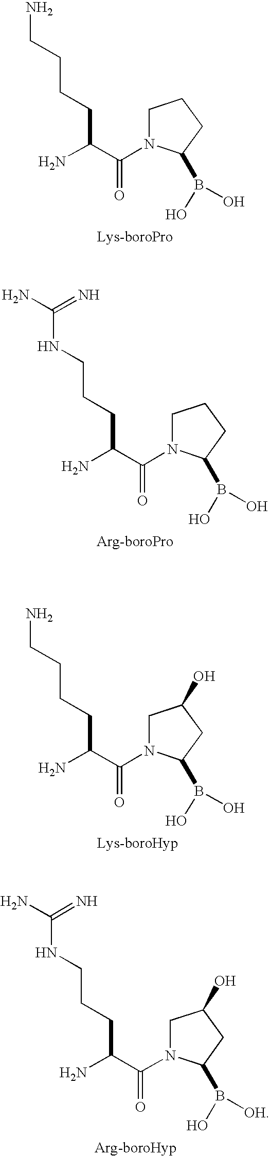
N1(C(C(N)CCCCN)=O)CCCC1B(O)O.N1(C(C(N)CCCCN)=O)CC(O)CC1B(O)O.N1(C(C(N)CCCNC(N)=N)=O)CCCC1B(O)O.N1(C(C(N)CCCNC(N)=N)=O)CC(O)CC1B(O)[OH]
